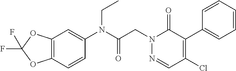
C12=C(C=CC(N(C(CN3N=CC(Cl)=C(C4=CC=CC=C4)C3=O)=O)CC)=C1)OC(F)(F)O2
